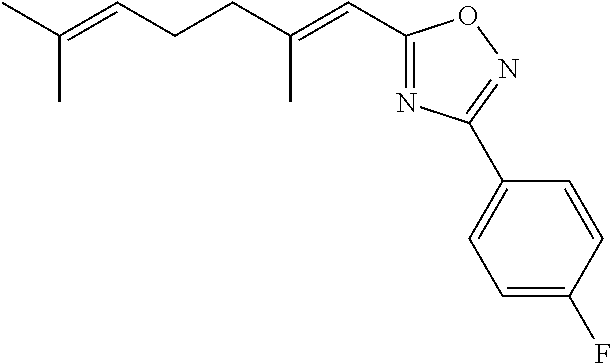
CC(=CCCC(=CC1=NC(C2=CC=C(F)C=C2)=NO1)C)C
